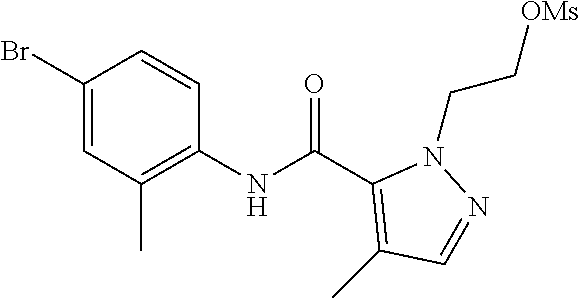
C1(Br)=CC(C)=C(NC(C2=C(C)C=NN2CC[OMs])=O)C=C1
